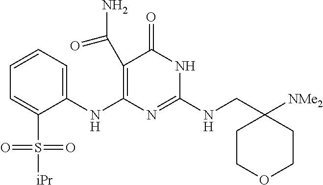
C1(C(N)=O)=C(NC2=CC=CC=C2S([iPr])(=O)=O)N=C(NCC2([NMe2])CCOCC2)NC1=O
